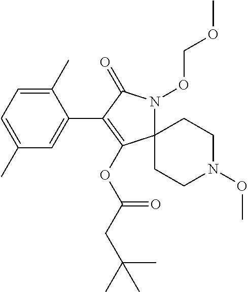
C12(N(OCOC)C(=O)C(C3=CC(C)=CC=C3C)=C1OC(CC(C)(C)C)=O)CCN(OC)CC2
